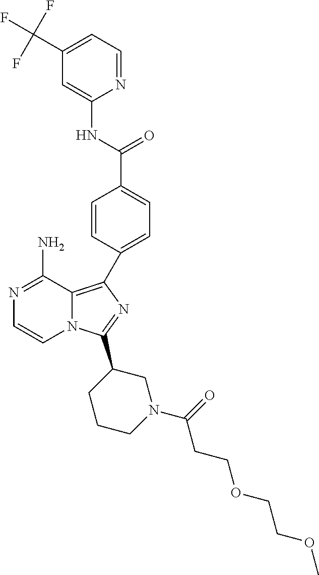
N1=C(N)C2=C(C3=CC=C(C(NC4=CC(C(F)(F)F)=CC=N4)=O)C=C3)N=C(C3CCCN(C(CCOCCOC)=O)C3)N2C=C1
